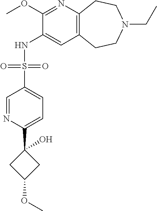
C12=C(CCN(CC)CC1)C=C(NS(C1=CC=C(C3(O)CC(OC)C3)N=C1)(=O)=O)C(OC)=N2
